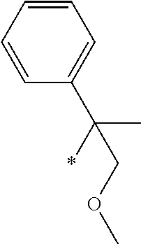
C1=CC=CC(C(C)(*)COC)=C1
